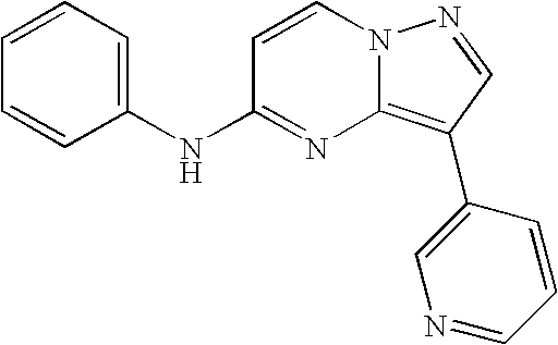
C1=CC=C(NC2=NC3=C(C4=CN=CC=C4)C=NN3C=C2)C=C1
